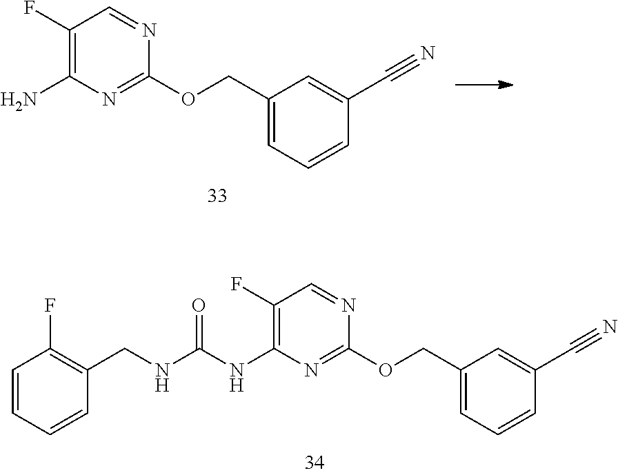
C1(NC(NCC2=C(F)C=CC=C2)=O)=C(F)C=NC(OCC2=CC=CC(C#N)=C2)=N1.C1(N)=C(F)C=NC(OCC2=CC=CC(C#N)=C2)=N1
